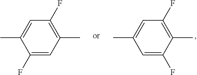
C1(C)=CC(F)=C(C)C=C1F.C1(F)=C(C)C(F)=CC(C)=C1
